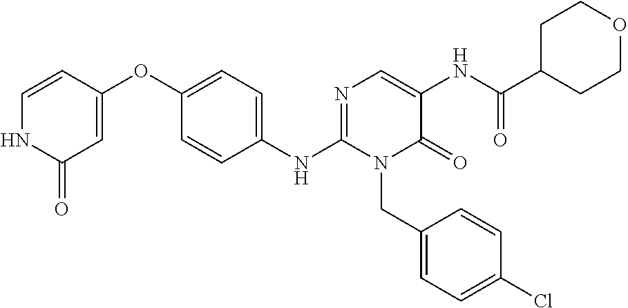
C1(OC2=CC(=O)NC=C2)=CC=C(NC2=NC=C(NC(C3CCOCC3)=O)C(=O)N2CC2=CC=C(Cl)C=C2)C=C1
